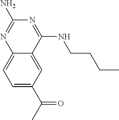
C1=C(C(C)=O)C=C2C(=C1)N=C(N)N=C2NCCCC
